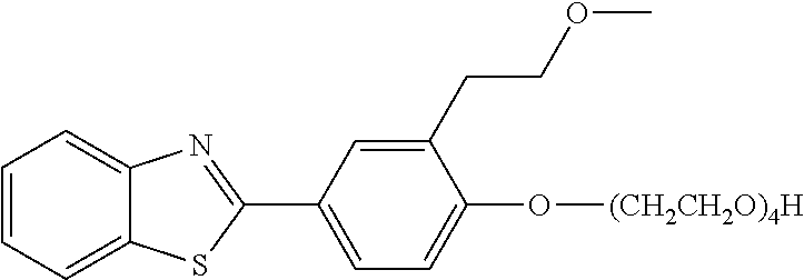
C1=CC=C2C(=C1)N=C(C1=CC=C(O[(CH2CH2O)4H])C(CCOC)=C1)S2
